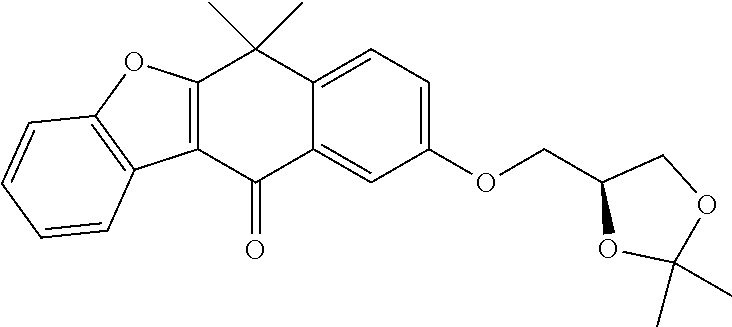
C12=CC(OCC3OC(C)(C)OC3)=CC=C1C(C)(C)C1=C(C2=O)C2=C(O1)C=CC=C2
